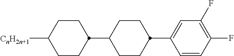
C1(C2CCC([CnH2n+1])CC2)CCC(C2=CC(F)=C(F)C=C2)CC1
